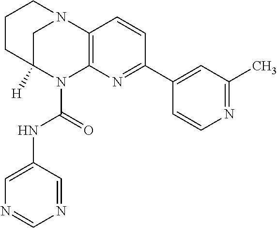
C1CC2([H])CN(C1)C1=C(N2C(=O)NC2=CN=CN=C2)N=C(C2=CC(C)=NC=C2)C=C1
